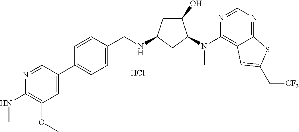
C1(C2=CC=C(CNC3CC(O)C(N(C4=C5C(=NC=N4)SC(C[CF3])=C5)C)C3)C=C2)=CC(OC)=C(NC)N=C1.Cl
